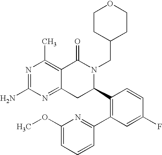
C12=NC(N)=NC(C)=C1C(=O)N(CC1CCOCC1)C(C1=C(C3=NC(OC)=CC=C3)C=C(F)C=C1)C2
